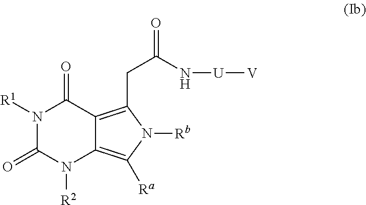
N1([R1])C(=O)N([R2])C2=C([Ra])N([Rb])C(CC(=O)N[U][V])=C2C1=O
